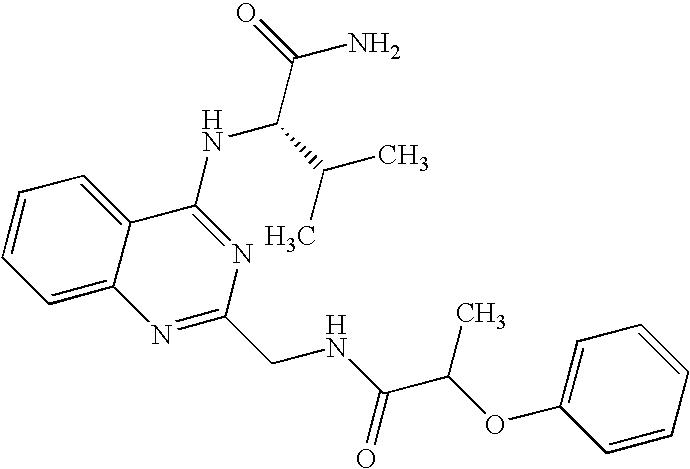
C1=C2C(=CC=C1)C(NC(C(C)C)C(N)=O)=NC(CNC(C(OC1=CC=CC=C1)C)=O)=N2
